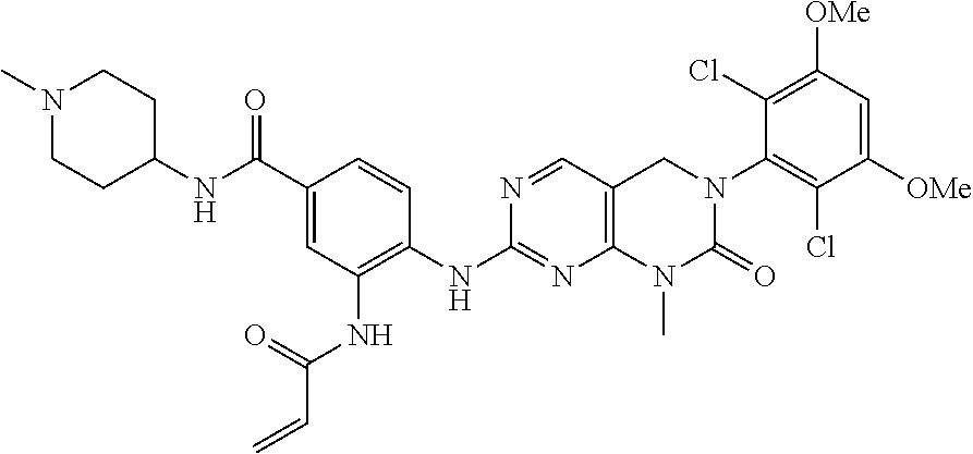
N(C(=O)C=C)C1=C(NC2=NC3=C(C=N2)CN(C2=C(Cl)C([OMe])=CC([OMe])=C2Cl)C(=O)N3C)C=CC(C(NC2CCN(C)CC2)=O)=C1
